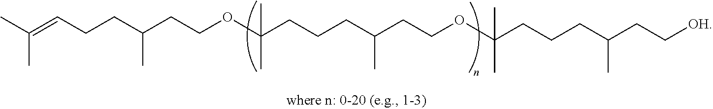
CC(=CCCC(CCOC(CCCC(CCOC(CCCC(CC[OH])C)(C)C)C)(C)C)C)C
